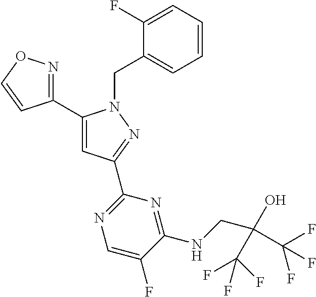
C1(C2=NOC=C2)=CC(C2=NC=C(F)C(NCC(C(F)(F)F)(C(F)(F)F)O)=N2)=NN1CC1=CC=CC=C1F
